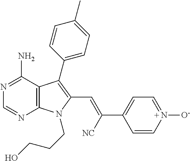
N1=C(N)C2=C(N=C1)N(CCCO)C(C=C([NC])C1=CC=N([O-])C=C1)=C2C1=CC=C(C)C=C1
